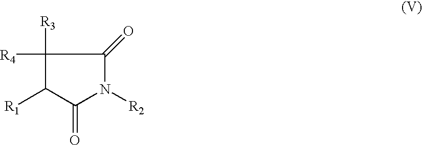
C1([R4])([R3])C([R1])C(=O)N([R2])C1=O
